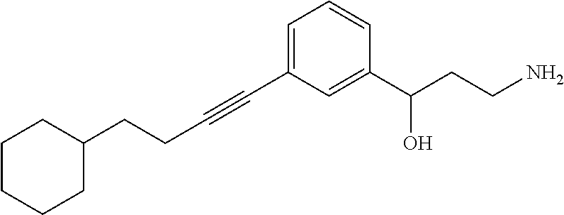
C(CC#CC1=CC=CC(C(CCN)O)=C1)C1CCCCC1
